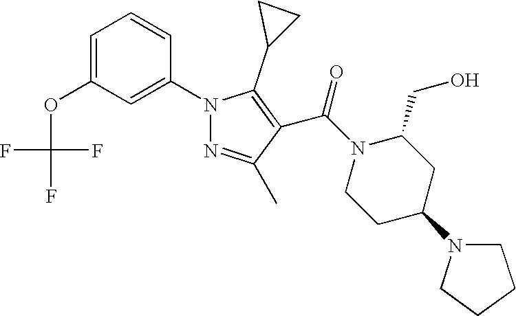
C1=C(OC(F)(F)F)C=C(N2N=C(C)C(C(N3C(CO)CC(N4CCCC4)CC3)=O)=C2C2CC2)C=C1
